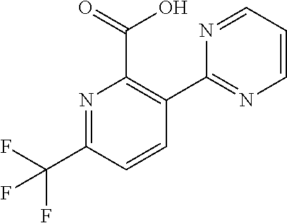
C1=NC(C2=C(C(=O)O)N=C(C(F)(F)F)C=C2)=NC=C1
